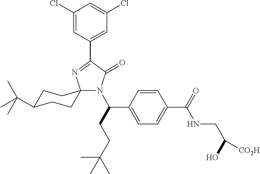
N1(C(CCC(C)(C)C)C2=CC=C(C(=O)NCC([CO2H])O)C=C2)C(=O)C(C2=CC(Cl)=CC(Cl)=C2)=NC12CCC(C(C)(C)C)CC2
